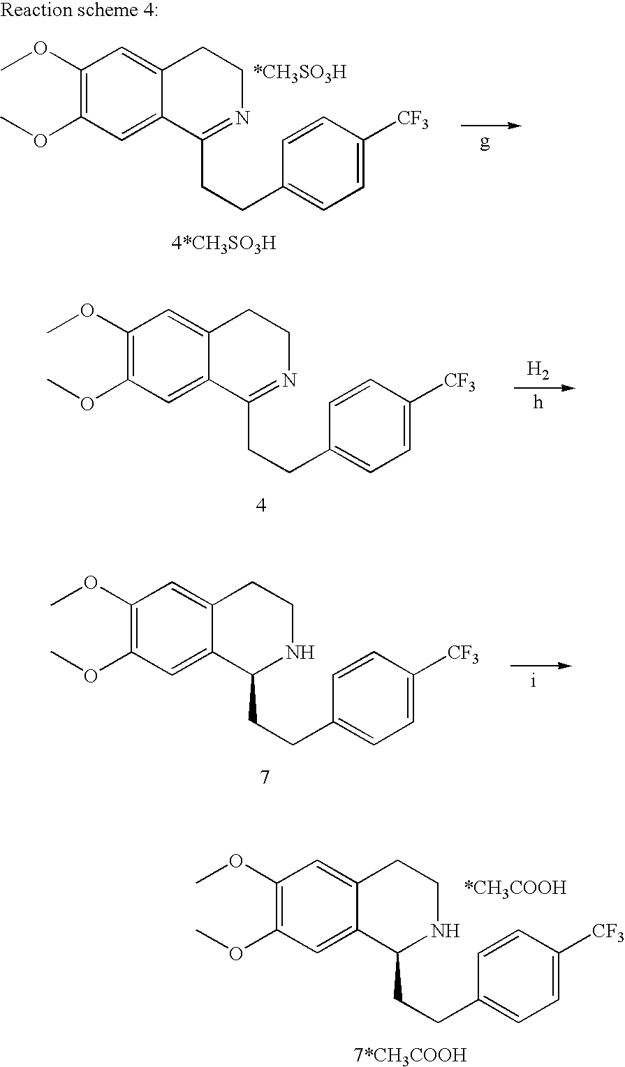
C1(OC)=C(OC)C=C2C(=C1)CCNC2CCC1=CC=C([CF3])C=C1.C1(OC)=C(OC)C=C2C(=C1)CCN=C2CCC1=CC=C([CF3])C=C1.C1(OC)=C(OC)C=C2C(=C1)CCN=C2CCC1=CC=C([CF3])C=C1.[H2].C1(OC)=C(OC)C=C2C(=C1)CCNC2CCC1=CC=C([CF3])C=C1
